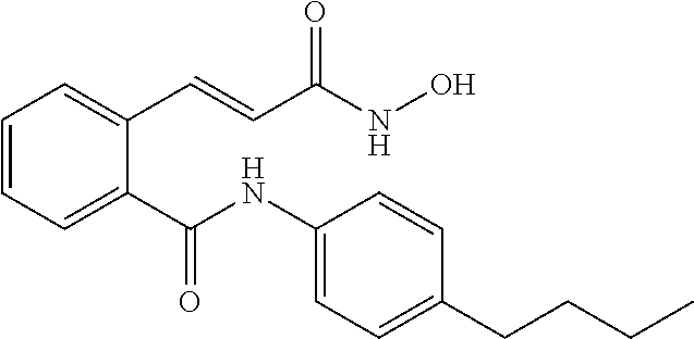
C1=CC=C(C(NC2=CC=C(CCCC)C=C2)=O)C(C=CC(NO)=O)=C1
